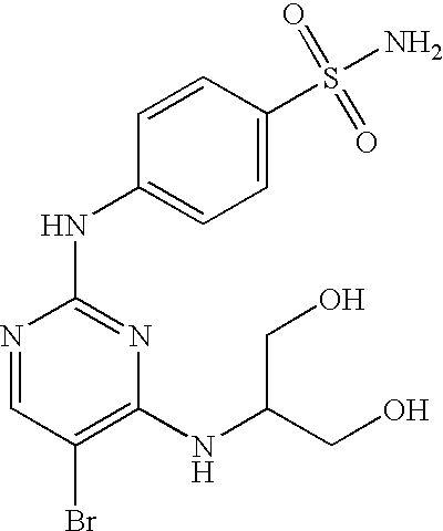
N1=CC(Br)=C(NC(CO)CO)N=C1NC1=CC=C(S(=O)(=O)N)C=C1
